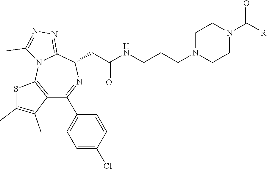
C1N(CCCNC(CC2N=C(C3=CC=C(Cl)C=C3)C3=C(N4C2=NN=C4C)SC(C)=C3C)=O)CCN(C(=O)[R])C1
